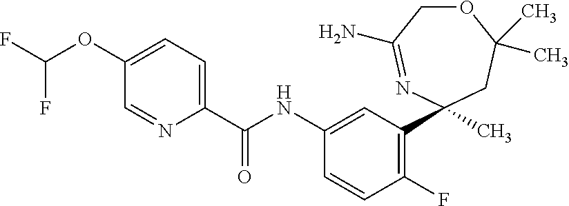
C1(C(NC2=CC(C3(C)CC(C)(C)OCC(N)=N3)=C(F)C=C2)=O)=CC=C(OC(F)F)C=N1
